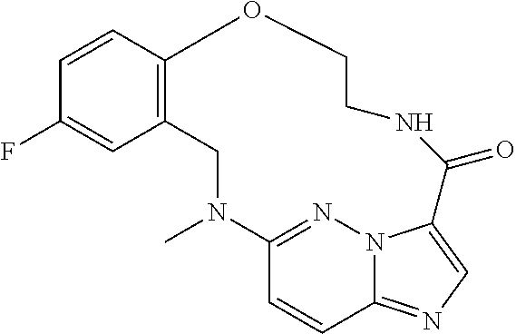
C12=C(C=CC(F)=C1)OCCNC(=O)C1=CN=C3C=CC(=NN31)N(C)C2
